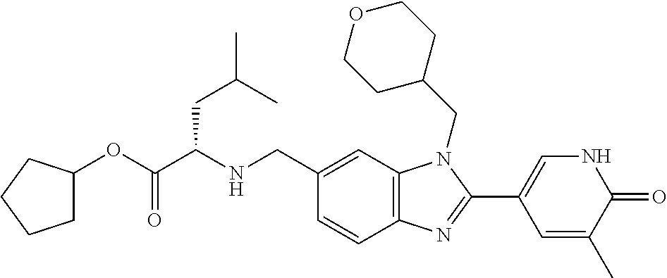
C1C(OC(C(NCC2=CC3=C(C=C2)N=C(C2=CNC(=O)C(C)=C2)N3CC2CCOCC2)CC(C)C)=O)CCC1
